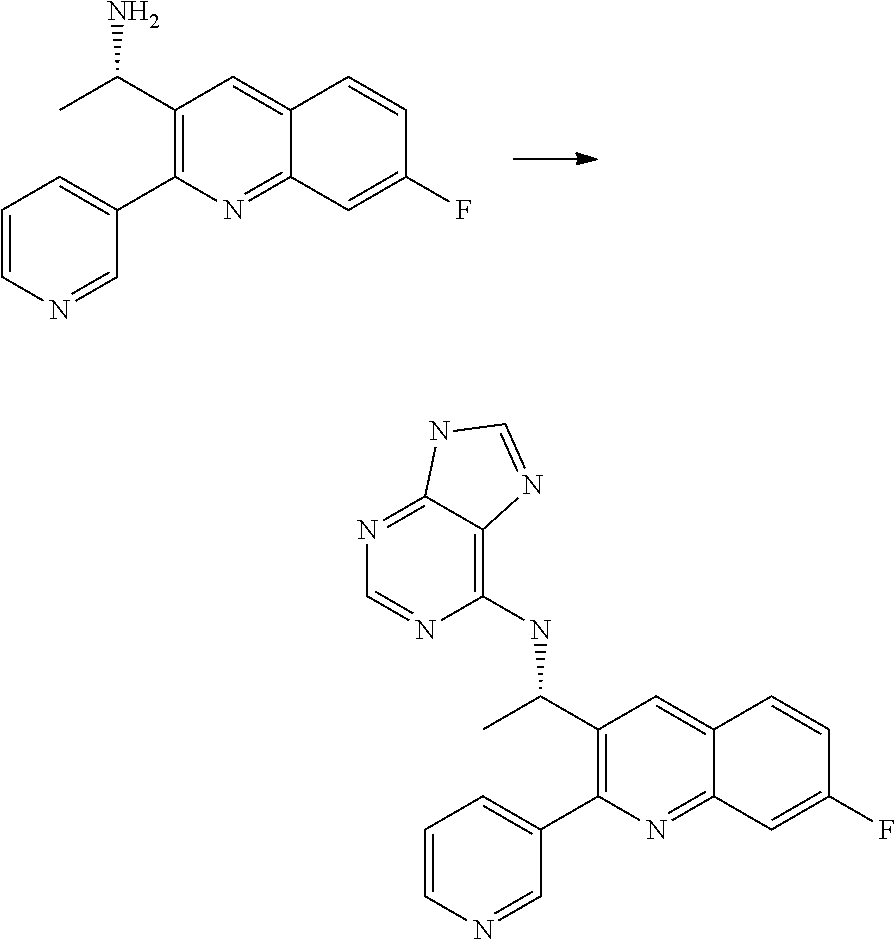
C1=CN=CC(C2=C(C(C)N)C=C3C(=N2)C=C(F)C=C3)=C1.C1=CN=CC(C2=C(C(C)NC3=C4C(=NC=N3)NC=N4)C=C3C(=N2)C=C(F)C=C3)=C1
